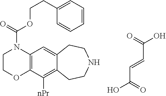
O=C(O)C=CC(=O)O.C1COC2=C(N1C(=O)OCCC1=CC=CC=C1)C=C1C(=C2[nPr])CCNCC1
